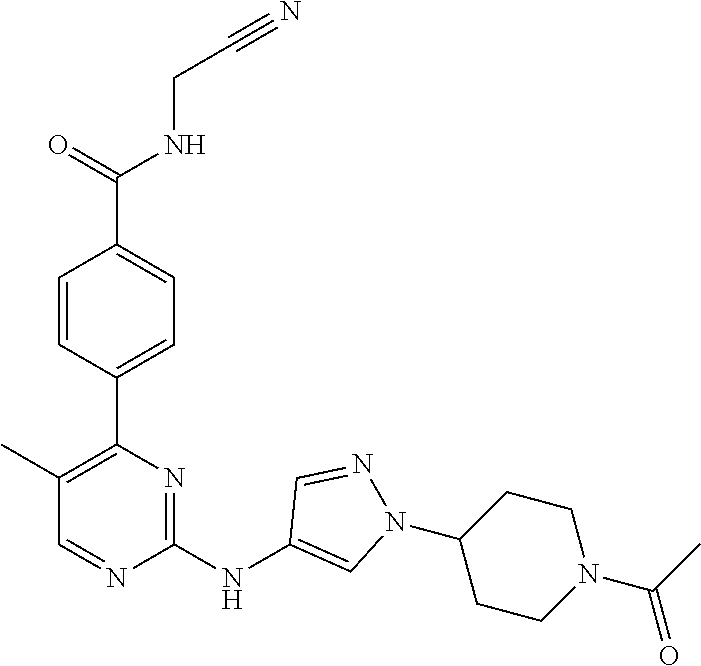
C(CNC(C1=CC=C(C2=C(C)C=NC(NC3=CN(C4CCN(C(C)=O)CC4)N=C3)=N2)C=C1)=O)#N
